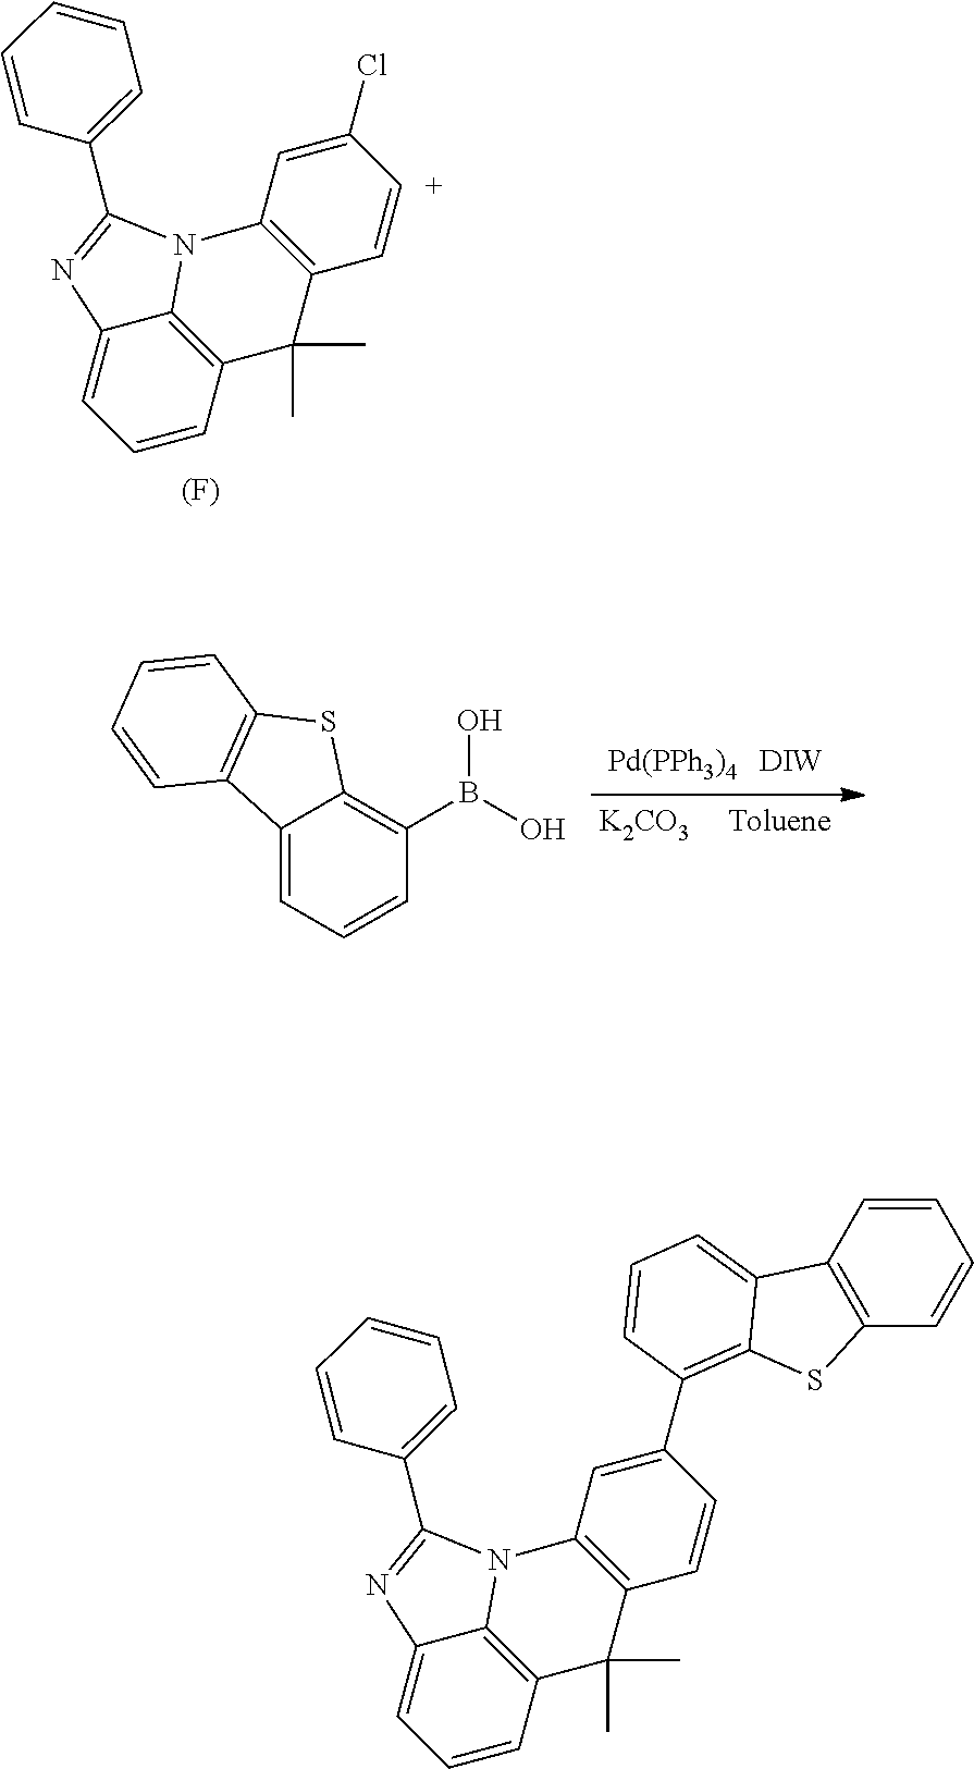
C12=C3C=CC=C1N=C(C1=CC=CC=C1)N2C1=C(C3(C)C)C=[C+]C(Cl)=C1.[(F)].C12=CC=CC(B(O)O)=C1SC1=C2C=CC=C1.C12=C3C=CC=C1N=C(C1=CC=CC=C1)N2C1=C(C3(C)C)C=CC(C2=C3C(=CC=C2)C2=C(C=CC=C2)S3)=C1
